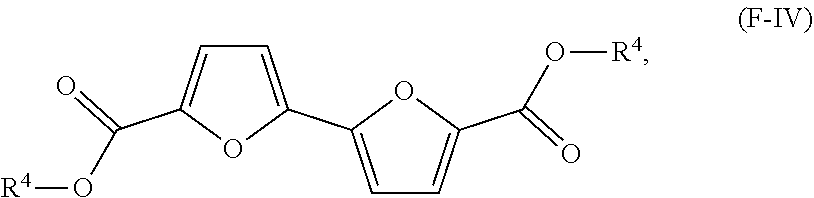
C1=C(C2=CC=C(C(=O)O[R4])O2)OC(C(=O)O[R4])=C1
